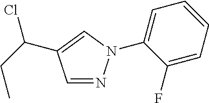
ClC(CC)C1=CN(C2=CC=CC=C2F)N=C1
